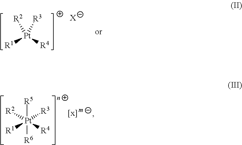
[Pt]([R1])([R4])([R2])[R3].[X].[Pt]([R1])([R4])([R2])([R3])([R6])[R5].[[x]]
